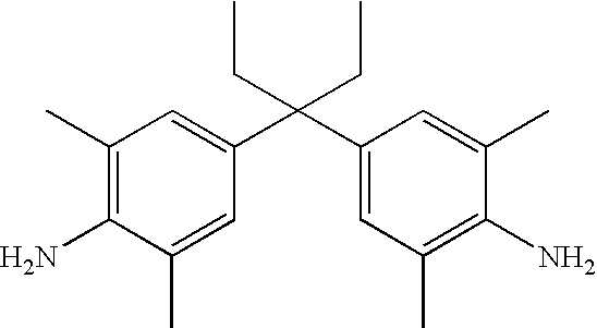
C(C1=CC(C)=C(N)C(C)=C1)(C1=CC(C)=C(N)C(C)=C1)(CC)CC
